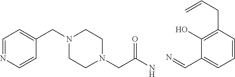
C1=NC=CC(CN2CCN(CC(N)=O)CC2)=C1.N=CC1=CC=CC(CC=C)=C1O
